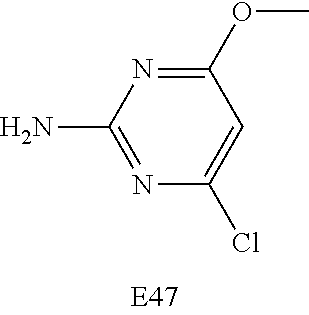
C1(OC)=NC(N)=NC(Cl)=C1
